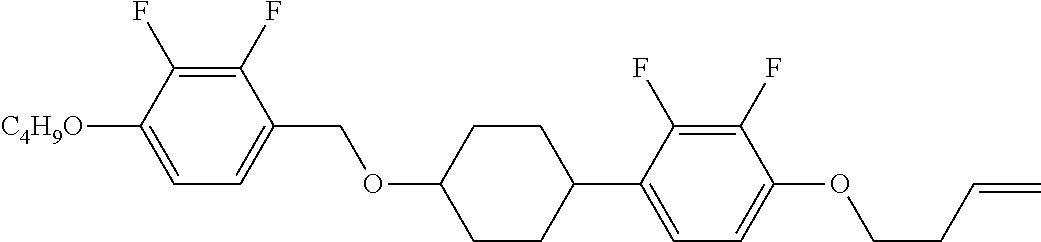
C1(F)=C(F)C([C4H9O])=CC=C1COC1CCC(C2=CC=C(OCCC=C)C(F)=C2F)CC1
